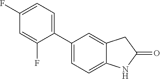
C1(C2=CC=C3C(=C2)CC(=O)N3)=CC=C(F)C=C1F
